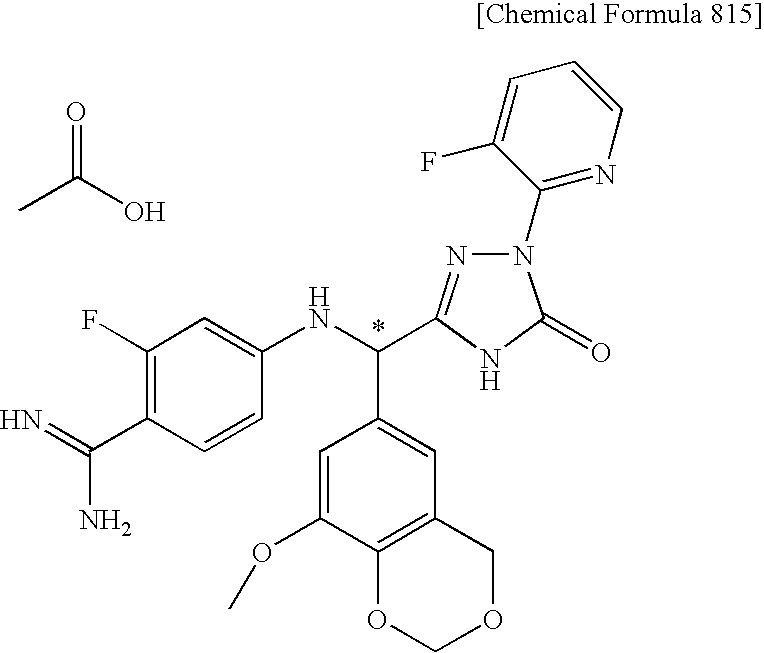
C1(F)=C(C(N)=N)C=CC(NC(C2=CC3=C(C(OC)=C2)OCOC3)C2=NN(C3=NC=CC=C3F)C(=O)N2)=C1.CC(O)=O
